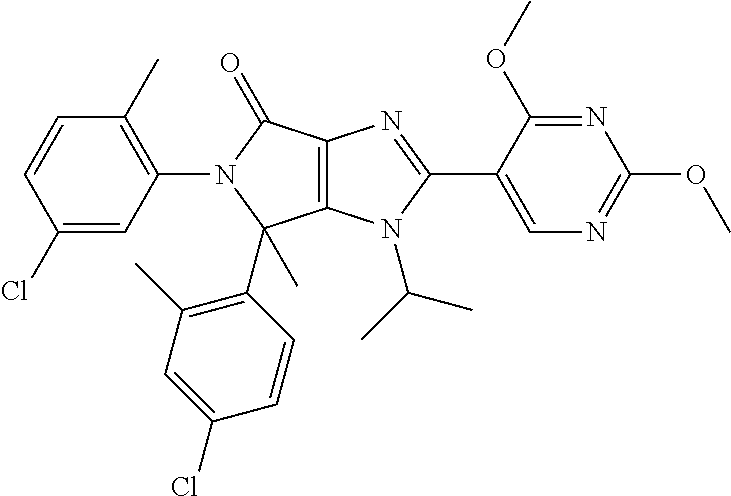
C12=C(N(C(C)C)C(C3=CN=C(OC)N=C3OC)=N1)C(C1=C(C)C=C(Cl)C=C1)(C)N(C1=C(C)C=CC(Cl)=C1)C2=O
